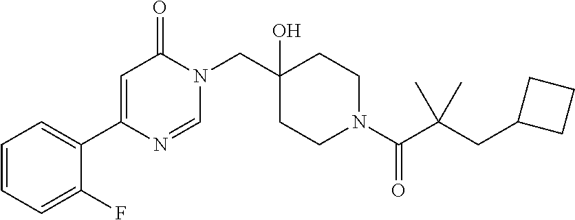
C1=NC(C2=CC=CC=C2F)=CC(=O)N1CC1(O)CCN(C(=O)C(C)(C)CC2CCC2)CC1
